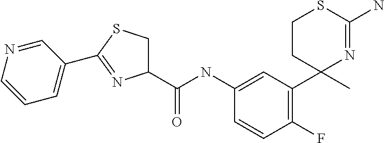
C(NC1=CC(C2(C)N=C(N)SCC2)=C(F)C=C1)(=O)C1CSC(C2=CC=CN=C2)=N1
